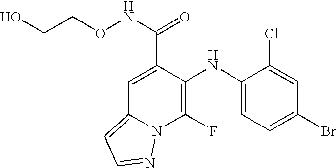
C1(F)=C(NC2=CC=C(Br)C=C2Cl)C(C(NOCCO)=O)=CC2=CC=NN12
